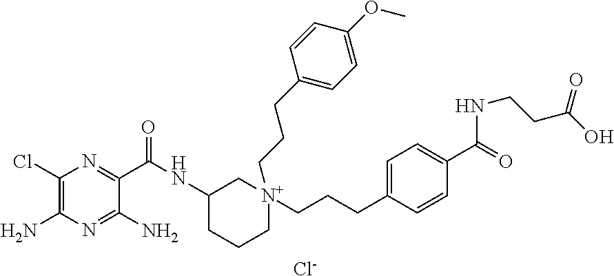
[Cl-].[N+]1(CCCC2=CC=C(OC)C=C2)(CCCC2=CC=C(C(=O)NCCC(O)=O)C=C2)CC(NC(=O)C2=NC(Cl)=C(N)N=C2N)CCC1
